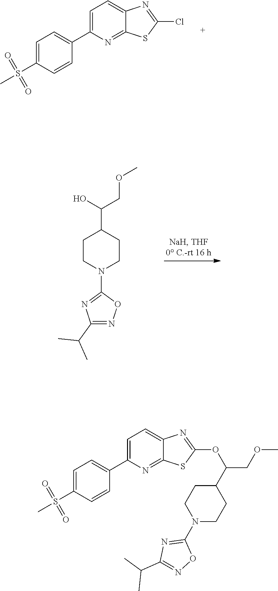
C1=C(S(C)(=O)=O)C=CC(C2=CC=C3C(=N2)SC(Cl)=N3)=C1.C1CN(C2=NC(C(C)C)=NO2)CCC1C(COC)O.C1=C(S(C)(=O)=O)C=CC(C2=CC=C3C(=N2)SC(OC(C2CCN(C4=NC(C(C)C)=NO4)CC2)COC)=N3)=C1
